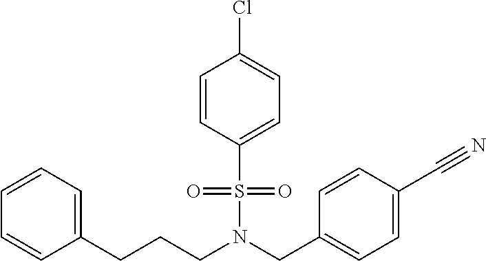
C1=CC=C(CCCN(CC2=CC=C(C#N)C=C2)S(=O)(=O)C2=CC=C(Cl)C=C2)C=C1
